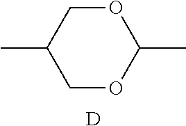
O1CC(C)COC1C.[D]
